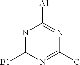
N1=C([B1])N=C(C)N=C1[A1]
